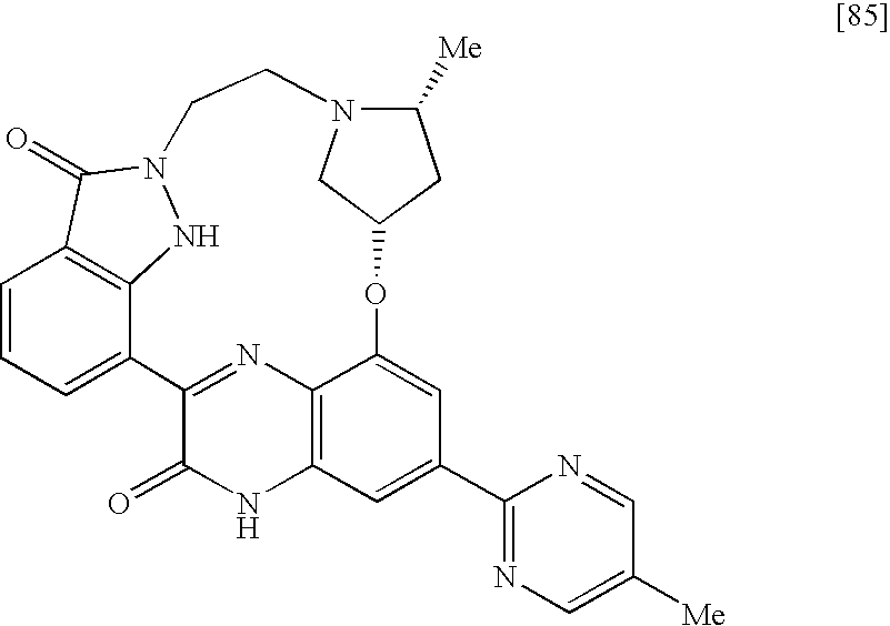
C1=CC=C2C3=C1C(=O)N(N3)CCN1C([Me])CC(OC3=CC(C4=NC=C([Me])C=N4)=CC4=C3N=C2C(=O)N4)C1
